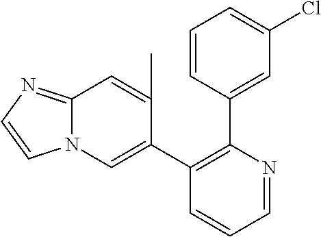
C1=CC(C2=C(C3=CN4C(=NC=C4)C=C3C)C=CC=N2)=CC(Cl)=C1
